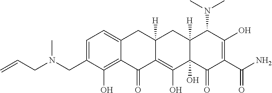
C1=C(CN(CC=C)C)C(O)=C2C(=C1)CC1([H])C(=C(O)C3(O)C([H])(C1)C(N(C)C)C(O)=C(C(N)=O)C3=O)C2=O
